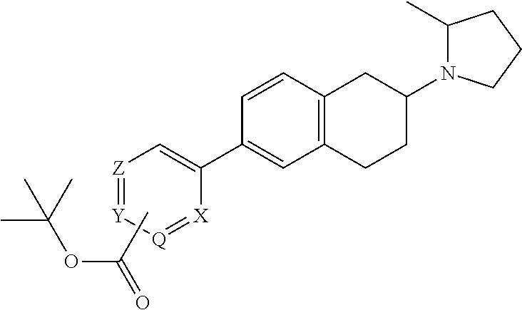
C1(C2=CC3=C(C=C2)CC(N2C(C)CCC2)CC3)=C[Z]=[Y][Q]=[X]1.CC(=O)OC(C)(C)C
